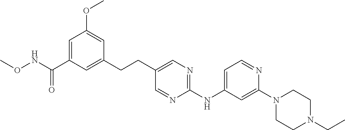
C1=C(C(NOC)=O)C=C(CCC2=CN=C(NC3=CC=NC(N4CCN(CC)CC4)=C3)N=C2)C=C1OC
